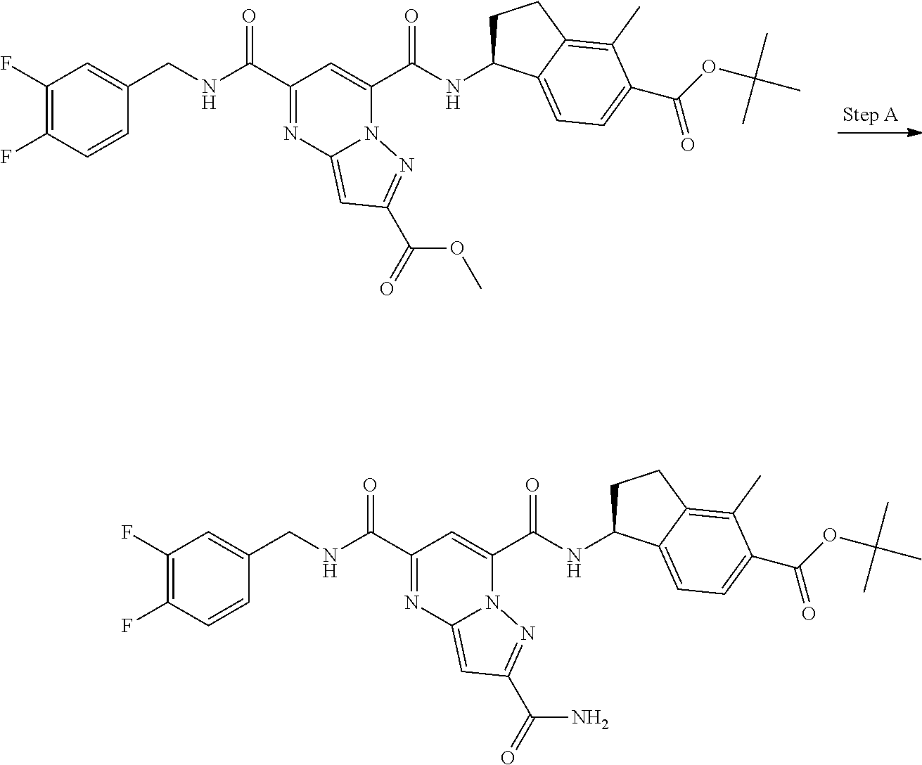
C1(F)=C(F)C=CC(CNC(C2=NC3=CC(C(=O)OC)=NN3C(C(NC3CCC4=C(C)C(C(OC(C)(C)C)=O)=CC=C34)=O)=C2)=O)=C1.C1(F)=C(F)C=CC(CNC(C2=NC3=CC(C(=O)N)=NN3C(C(NC3CCC4=C(C)C(C(OC(C)(C)C)=O)=CC=C34)=O)=C2)=O)=C1
